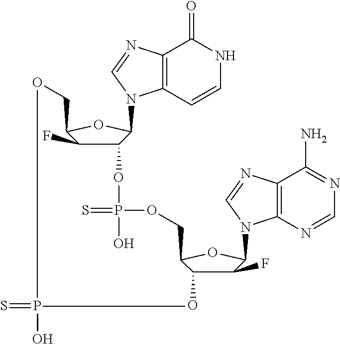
C12=C(C=CNC1=O)N(C1C(OP(=S)(O)OCC3OC(N4C5=C(C(N)=NC=N5)N=C4)C(F)C3O)C(F)C(CO)O1)C=N2.S=PO
